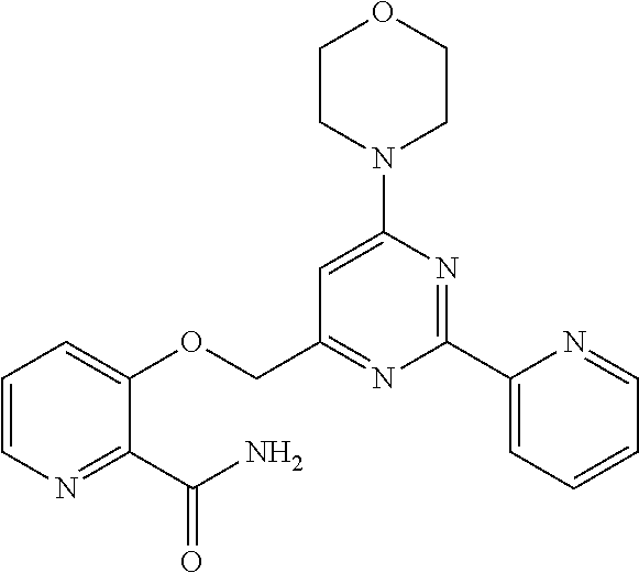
C1CN(C2=CC(COC3=CC=CN=C3C(N)=O)=NC(C3=CC=CC=N3)=N2)CCO1
